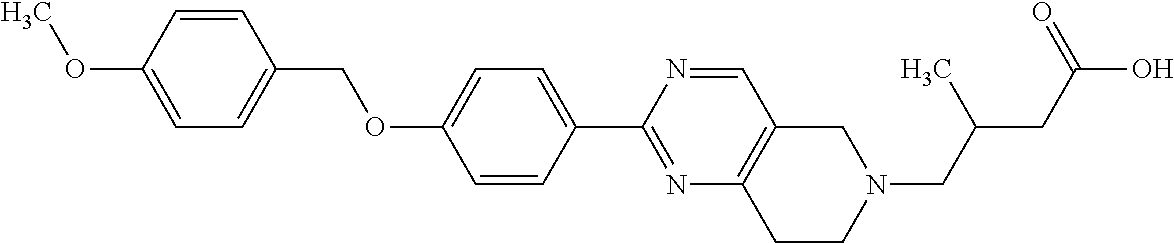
C1=C(OC)C=CC(COC2=CC=C(C3=NC4=C(C=N3)CN(CC(CC(O)=O)C)CC4)C=C2)=C1
